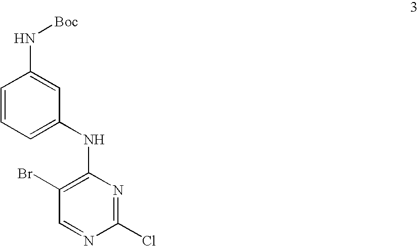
C1(Br)=C(NC2=CC=CC(N[Boc])=C2)N=C(Cl)N=C1
